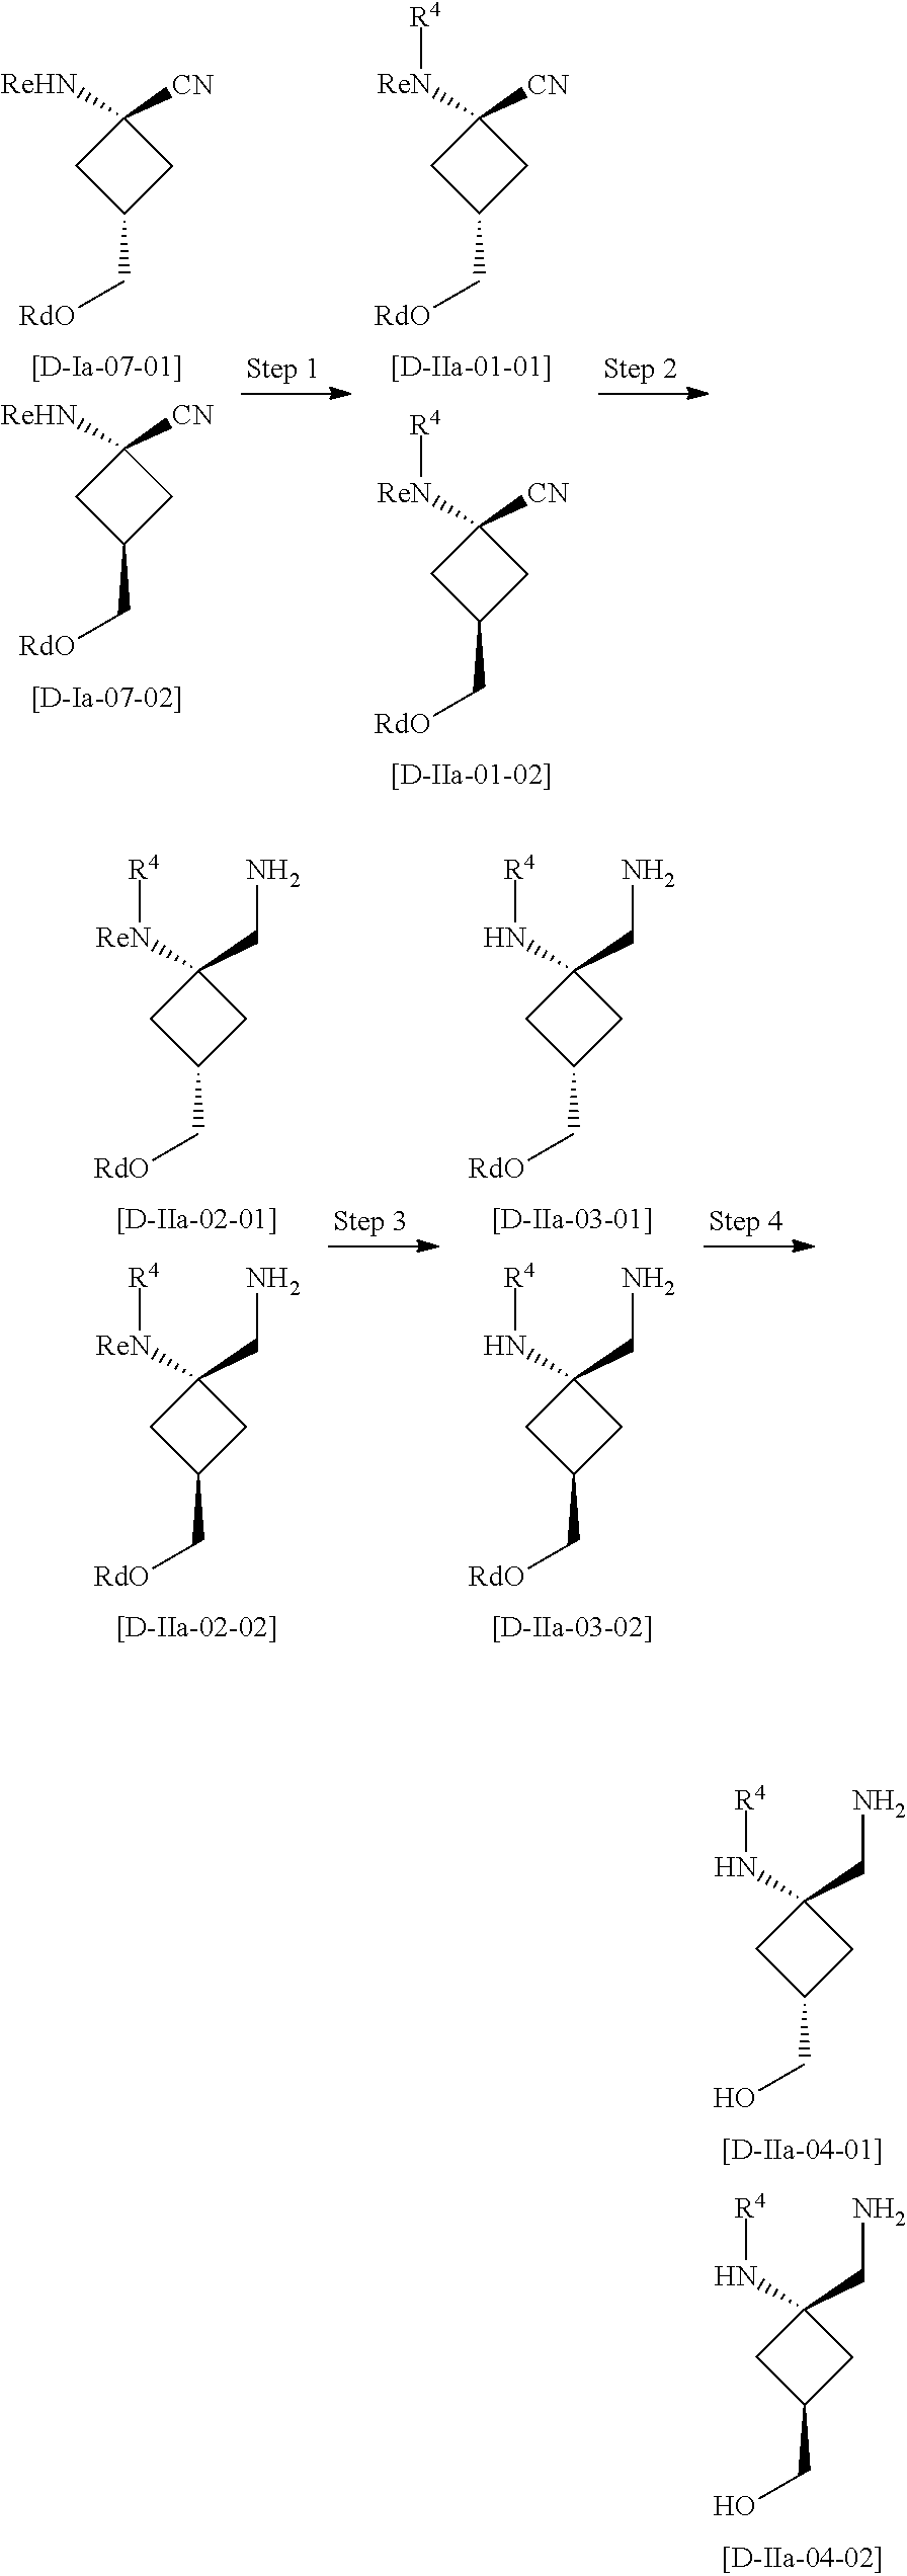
C1C(C[RdO])CC1([ReHN])[CN].C1C(C[RdO])CC1([ReHN])[CN].C1C(C[RdO])CC1([ReN][R4])[CN].C1C(C[RdO])CC1([ReN][R4])[CN].C1C(C[RdO])CC1([ReN][R4])CN.C1C(C[RdO])CC1([ReN][R4])CN.C1C(C[RdO])CC1(N[R4])CN.C1C(C[RdO])CC1(N[R4])CN.C1C(CO)CC1(N[R4])CN.C1C(CO)CC1(N[R4])CN
